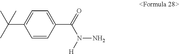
C1=CC(C(=O)N([H])N)=CC=C1C(C)(C)C
